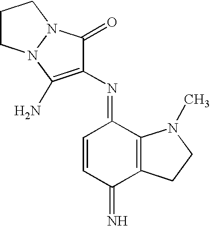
C1CN2N(C1)C(=O)C(N=C1C=CC(=N)C3=C1N(C)CC3)=C2N
